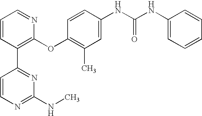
C1=CC(C2=NC(NC)=NC=C2)=C(OC2=C(C)C=C(NC(NC3=CC=CC=C3)=O)C=C2)N=C1
